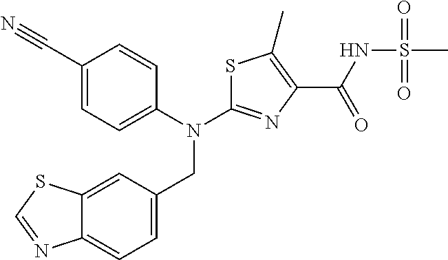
C1(C#N)=CC=C(N(CC2=CC=C3C(=C2)SC=N3)C2=NC(C(=O)NS(C)(=O)=O)=C(C)S2)C=C1
